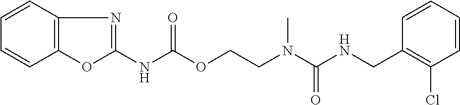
C1=CC(CNC(N(CCOC(NC2=NC3=C(O2)C=CC=C3)=O)C)=O)=C(Cl)C=C1
